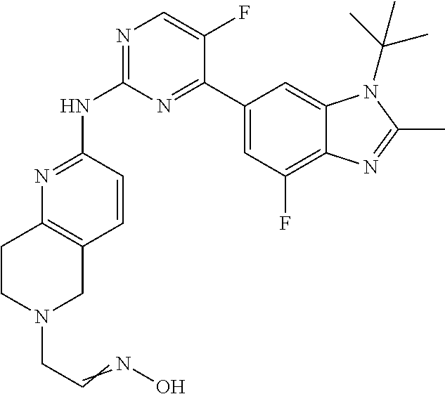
N1=C(NC2=NC=C(F)C(C3=CC(F)=C4C(=C3)N(C(C)(C)C)C(C)=N4)=N2)C=CC2=C1CCN(CC=NO)C2
